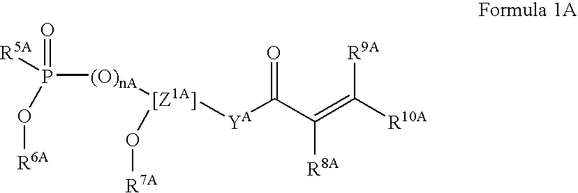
[R5A]P([(O)nA][[Z1A]](O[R7A])[YA]C(C(=C([R10A])[R9A])[R8A])=O)(=O)O[R6A]
